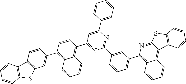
C1=CC(C2=NC(C3=CC(C4=C5C(=C6C(=N4)SC4=C6C=CC=C4)C=CC=C5)=CC=C3)=NC(C3=CC=CC=C3)=C2)=C2C(=C1C1=CC3=C(C=C1)C1=C(S3)C=CC=C1)C=CC=C2
